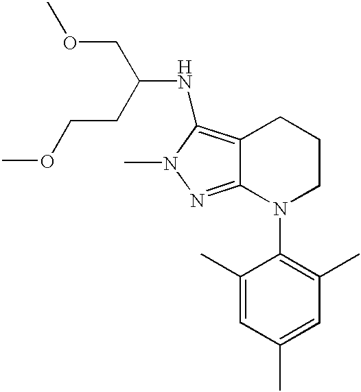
C12=C(NC(COC)CCOC)N(C)N=C1N(C1=C(C)C=C(C)C=C1C)CCC2
